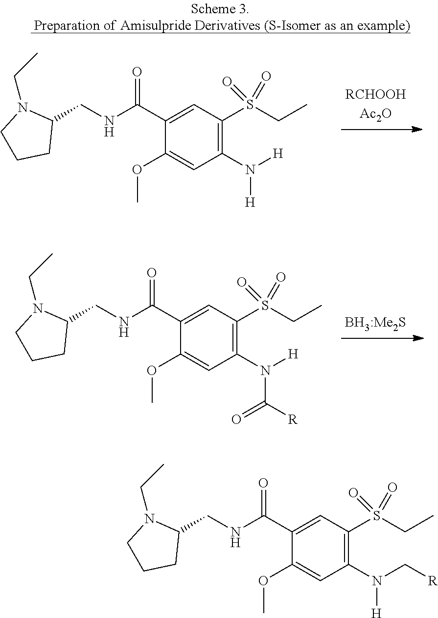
C1(OC)=CC(N([H])C([R])=O)=C(S(CC)(=O)=O)C=C1C(NCC1N(CC)CCC1)=O.C1(OC)=CC(N([H])[H])=C(S(CC)(=O)=O)C=C1C(NCC1N(CC)CCC1)=O.C1(OC)=CC(N(C[R])[H])=C(S(CC)(=O)=O)C=C1C(NCC1N(CC)CCC1)=O
